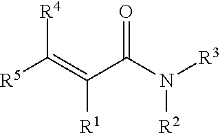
O=C(N([R3])[R2])C(=C([R5])[R4])[R1]
